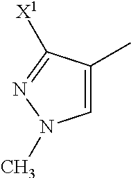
C1=C(C)C([X1])=NN1C
